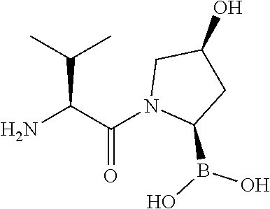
NC(C(N1C(B(O)O)CC(O)C1)=O)C(C)C
